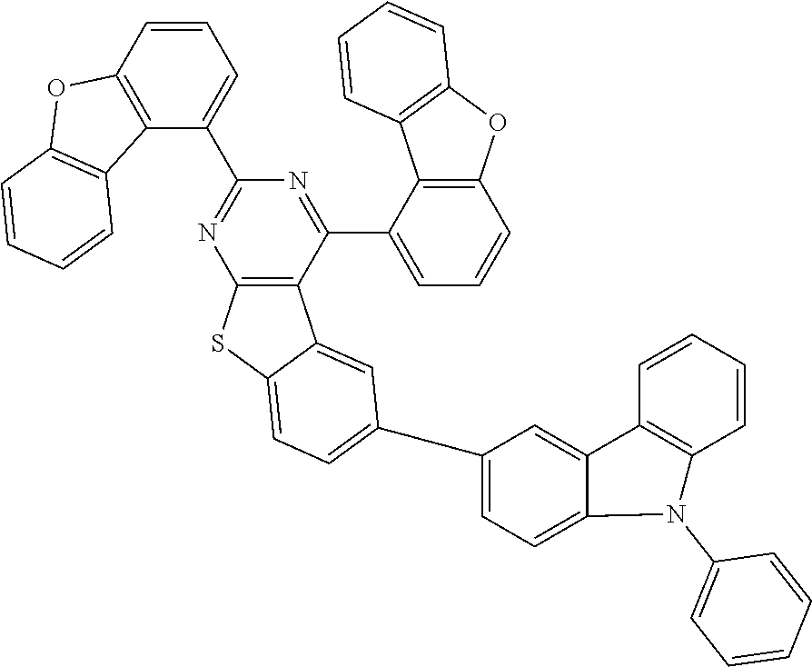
C1=C(C2=CC=C3SC4=C(C(C5=CC=CC6=C5C5=C(O6)C=CC=C5)=NC(C5=CC=CC6=C5C5=C(O6)C=CC=C5)=N4)C3=C2)C=C2C(=C1)N(C1=CC=CC=C1)C1=C2C=CC=C1
